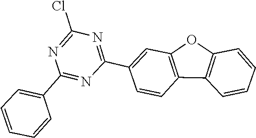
C1(C2=NC(C3=CC4=C(C5=C(C=CC=C5)O4)C=C3)=NC(Cl)=N2)=CC=CC=C1
